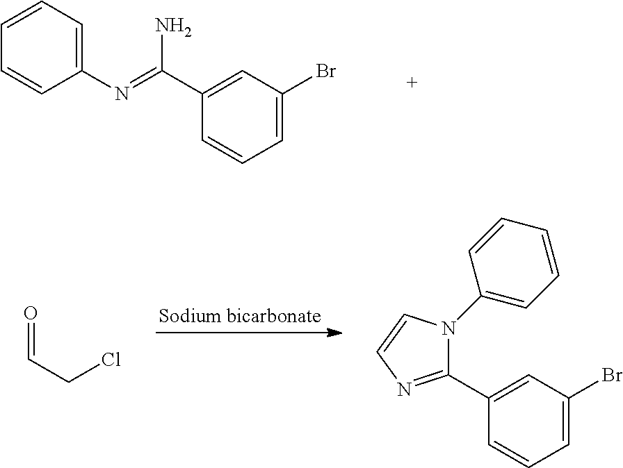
C1(N=C(C2=CC(Br)=CC=C2)N)=CC=CC=C1.O=CCCl.C1=C(Br)C=C(C2=NC=CN2C2=CC=CC=C2)C=C1
